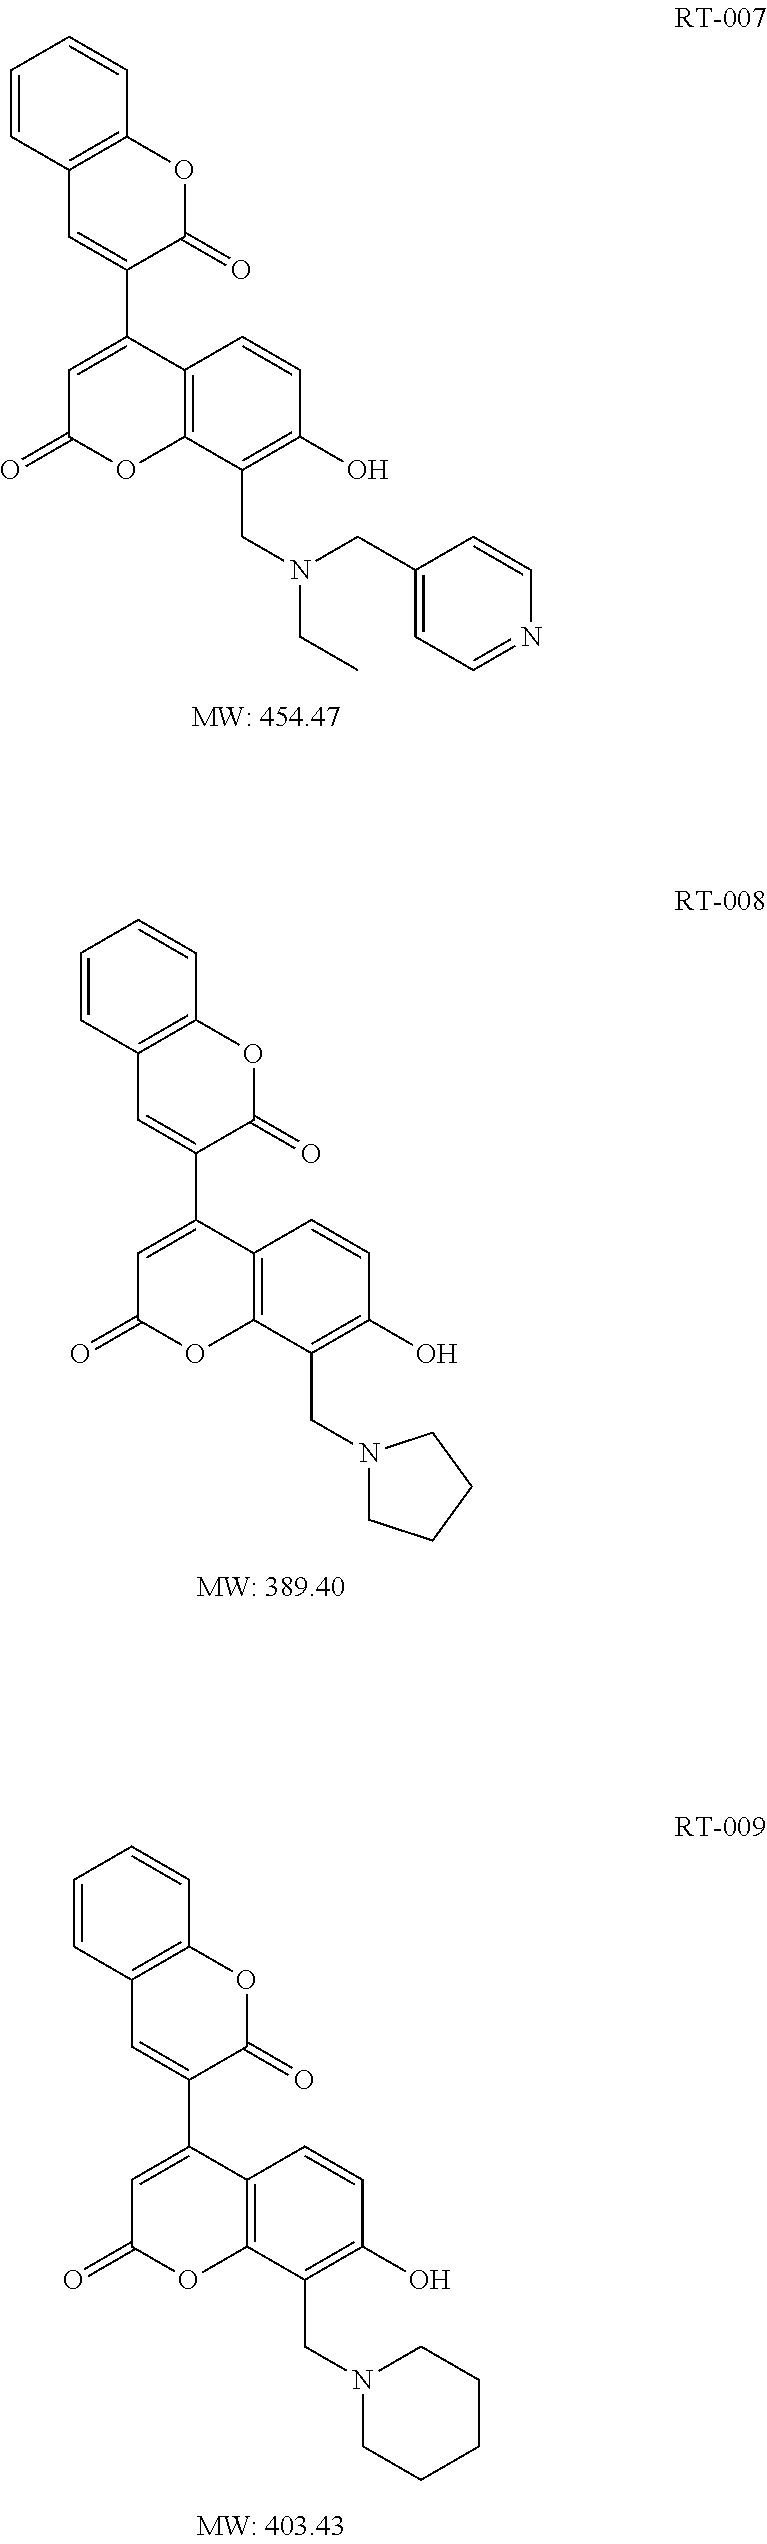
C1=CC2=C(C=C1)OC(=O)C(C1=CC(=O)OC3=C1C=CC(O)=C3CN(CC1=CC=NC=C1)CC)=C2.C1=CC2=C(C=C1)OC(=O)C(C1=CC(=O)OC3=C1C=CC(O)=C3CN1CCCC1)=C2.C1=CC2=C(C=C1)OC(=O)C(C1=CC(=O)OC3=C1C=CC(O)=C3CN1CCCCC1)=C2
